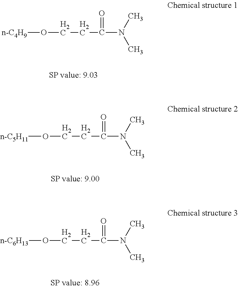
[n-C4H9]OCCC(=O)N(C)C.[n-C5H11]OCCC(=O)N(C)C.[n-C6H13]OCCC(=O)N(C)C
